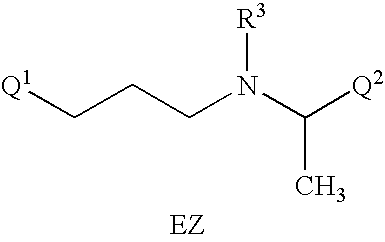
C(CCN(C([Q2])C)[R3])[Q1].[EZ]
